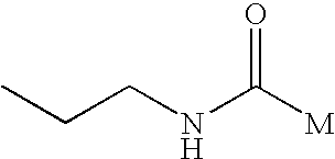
C(CNC([M])=O)C
